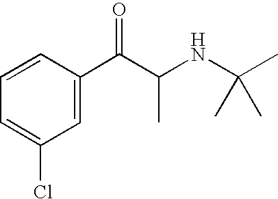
C1=CC(C(C(C)NC(C)(C)C)=O)=CC(Cl)=C1
